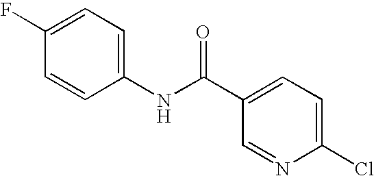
C1(NC(C2=CC=C(Cl)N=C2)=O)=CC=C(F)C=C1
